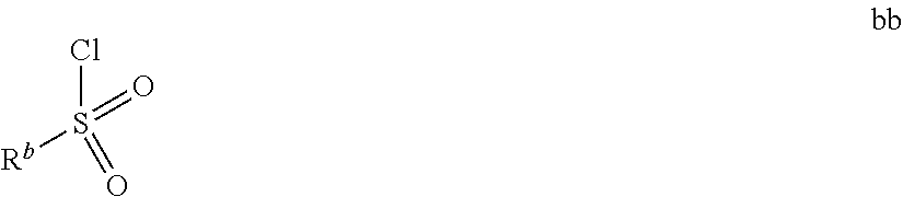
ClS(=O)(=O)[Rb]
